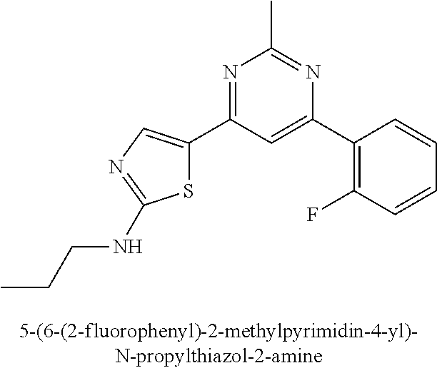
C1(C2=CC(C3=CN=C(NCCC)S3)=NC(C)=N2)=C(F)C=CC=C1
